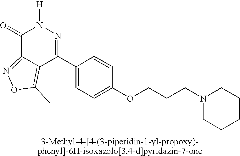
C1(=O)C2=NOC(C)=C2C(C2=CC=C(OCCCN3CCCCC3)C=C2)=NN1[H]
